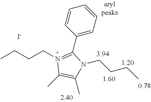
[I-].CCCCN1=C(C2=CC=CC=C2)N(CCCC)C(C)=C1C
